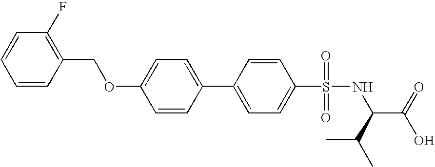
C1=CC(COC2=CC=C(C3=CC=C(S(=O)(=O)NC(C(=O)O)C(C)C)C=C3)C=C2)=C(F)C=C1
